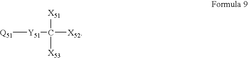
[Q51][Y51]C([X52])([X51])[X53]
